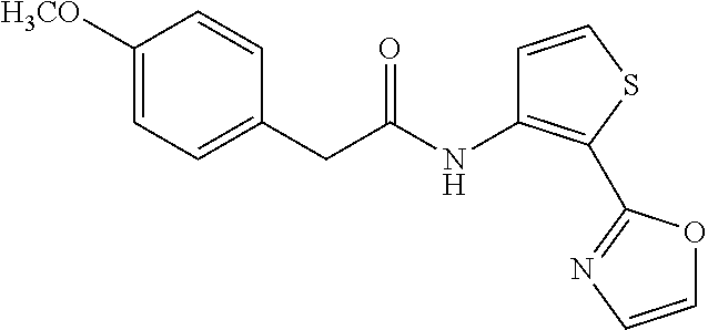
C(C(=O)NC1=C(C2=NC=CO2)SC=C1)C1=CC=C([H3CO])C=C1
